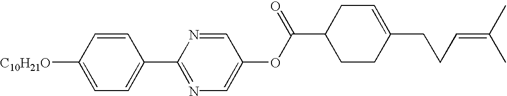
C1=C(C2=NC=C(OC(C3CCC(CCC=C(C)C)=CC3)=O)C=N2)C=CC([C10H21O])=C1
